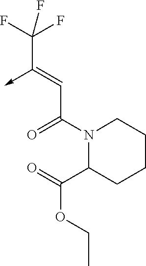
C(C(N1C(C(=O)OCC)CCCC1)=O)=C(->C)C(F)(F)F
